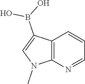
C12=C(N=CC=C1)N(C)C=C2B(O)O
